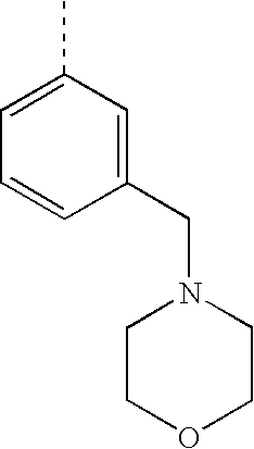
C1(CN2CCOCC2)=CC(C)=CC=C1
